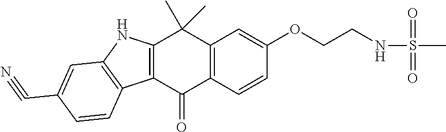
C12=C(C=CC(OCCNS(=O)(=O)C)=C1)C(=O)C1=C(C2(C)C)NC2=C1C=CC(C#N)=C2
